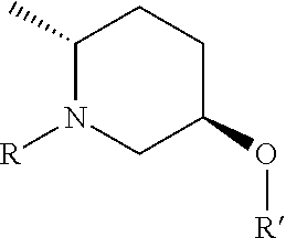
C1(C)N([R])CC(O[R])CC1
